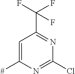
C1=C([#])N=C(Cl)N=C1C(F)(F)F
